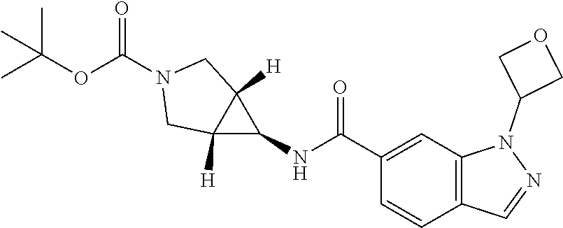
C12=C(C=C(C(=O)NC3C4([H])C3([H])CN(C(=O)OC(C)(C)C)C4)C=C1)N(C1COC1)N=C2
